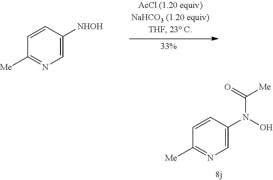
C1=C([NHOH])C=CC([Me])=N1.C1=C(N(O)C([Me])=O)C=CC([Me])=N1
